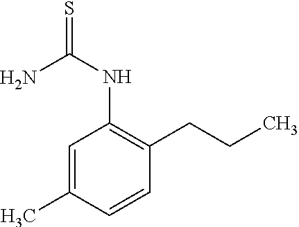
N(C1=C(CCC)C=CC(C)=C1)C(N)=S
